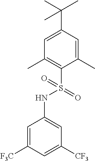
C1=C(C(C)(C)C)C=C(C)C(S(NC2=CC([CF3])=CC([F3C])=C2)(=O)=O)=C1C
